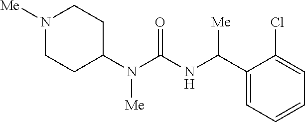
N1([Me])CCC(N(C(NC(C2=CC=CC=C2Cl)[Me])=O)[Me])CC1
